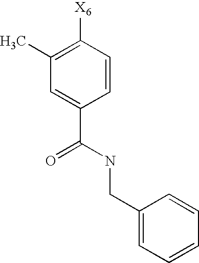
C1(CNC(C2=CC(C)=C([X6])C=C2)=O)=CC=CC=C1
